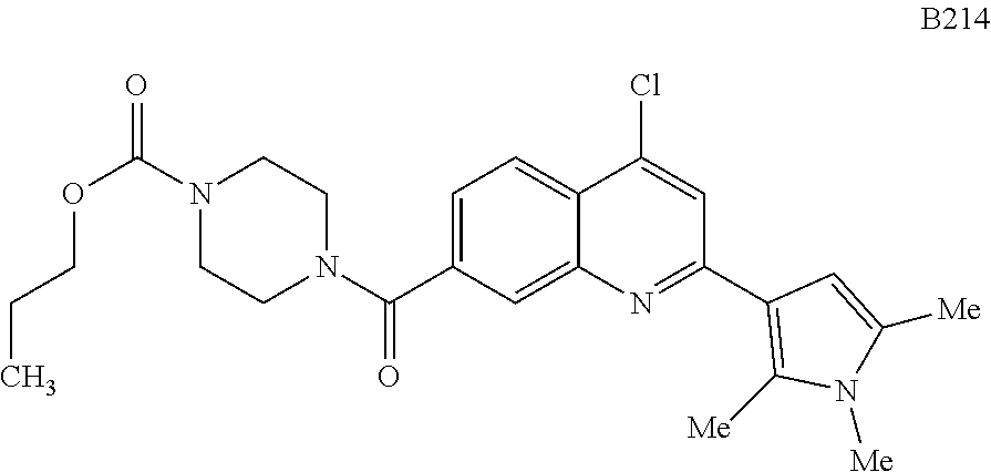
C1=C(C(N2CCN(C(=O)OCCC)CC2)=O)C=C2C(=C1)C(Cl)=CC(C1=C([Me])N([Me])C([Me])=C1)=N2
